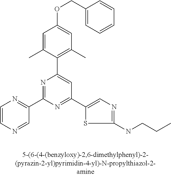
C1(C2=NC(C3=NC=CN=C3)=NC(C3=C(C)C=C(OCC4=CC=CC=C4)C=C3C)=C2)=CN=C(NCCC)S1
